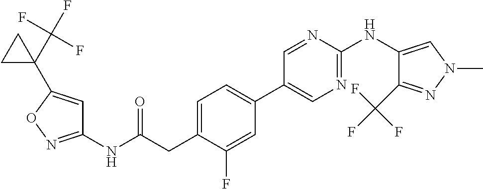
C1(NC(=O)CC2=CC=C(C3=CN=C(NC4=CN(C)N=C4C(F)(F)F)N=C3)C=C2F)=NOC(C2(C(F)(F)F)CC2)=C1
